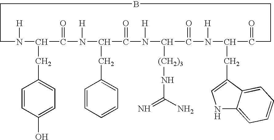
C1N([H])C(CC2=CC=C(O)C=C2)C(=O)N([H])C(CC2=CC=CC=C2)C(=O)N([H])C([(CH2)3]NC(=N)N)C(=O)N([H])C(CC2=CNC3=CC=CC=C23)C(=O)CCBC1
